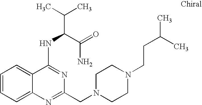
C1=CC=C2C(=C1)C(NC(C(C)C)C(=O)N)=NC(CN1CCN(CCC(C)C)CC1)=N2
